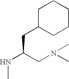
C1C(CC(NC)CN(C)C)CCCC1
